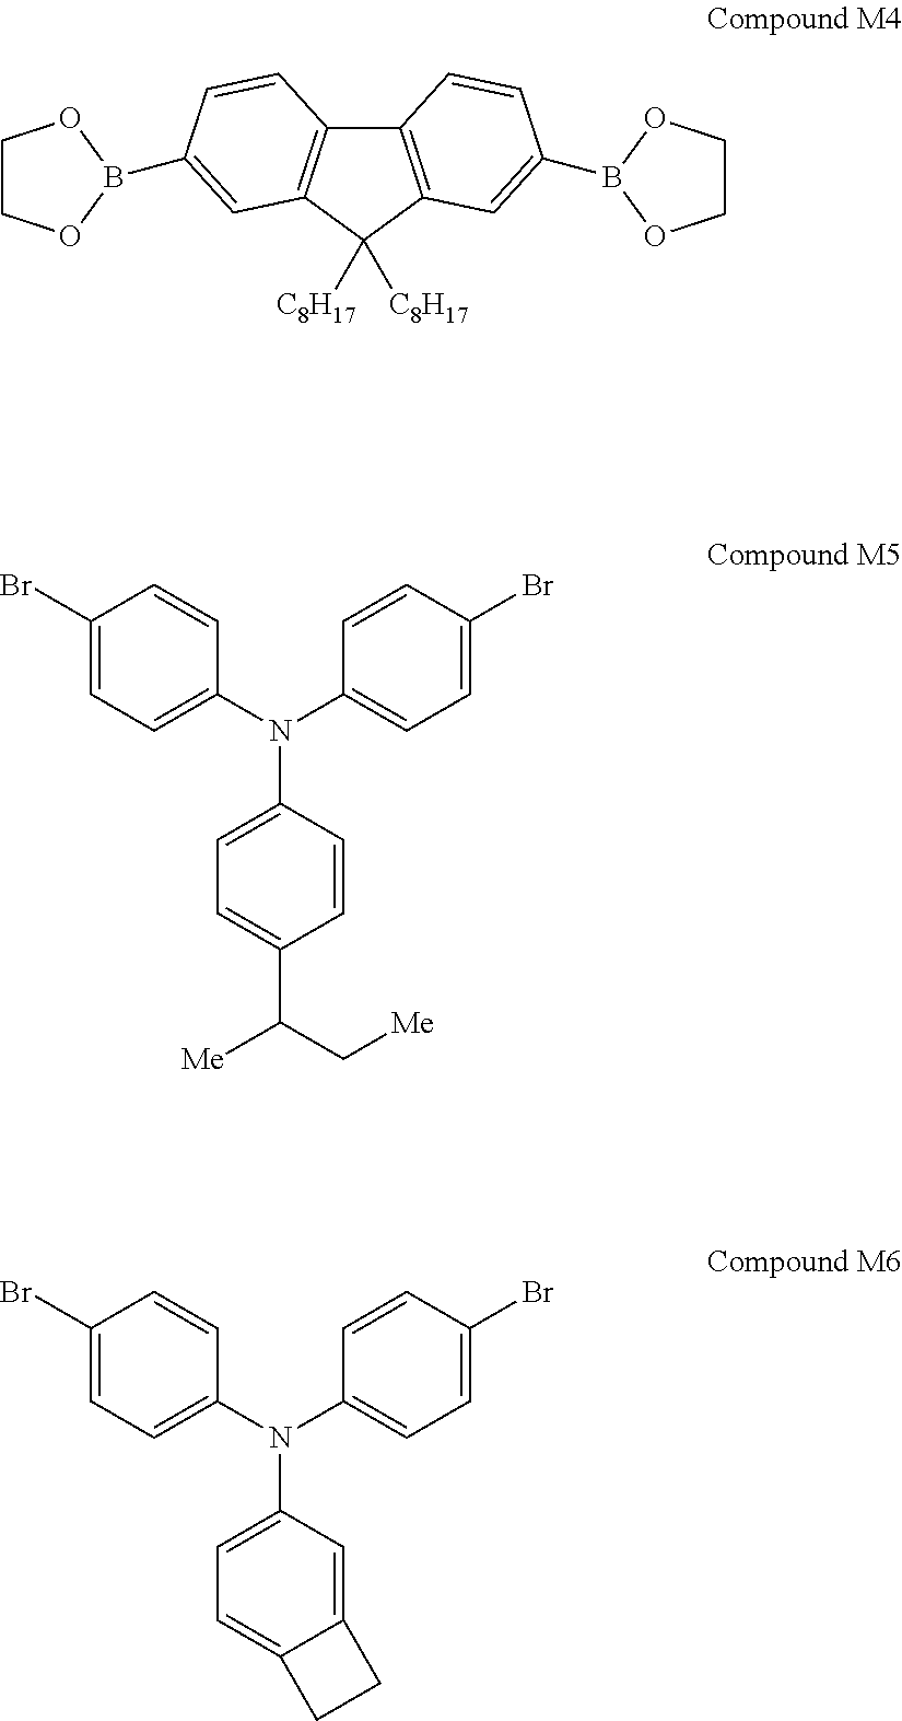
C12=C(C([C8H17])([C8H17])C3=C1C=CC(B1OCCO1)=C3)C=C(B1OCCO1)C=C2.C1(Br)=CC=C(N(C2=CC=C(Br)C=C2)C2=CC=C(C(C[Me])[Me])C=C2)C=C1.C1(Br)=CC=C(N(C2=CC=C(Br)C=C2)C2=CC=C3C(=C2)CC3)C=C1
